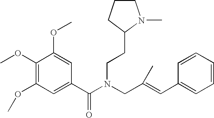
C1(OC)=C(OC)C=C(C(N(CC(=CC2=CC=CC=C2)C)CCC2N(C)CCC2)=O)C=C1OC
